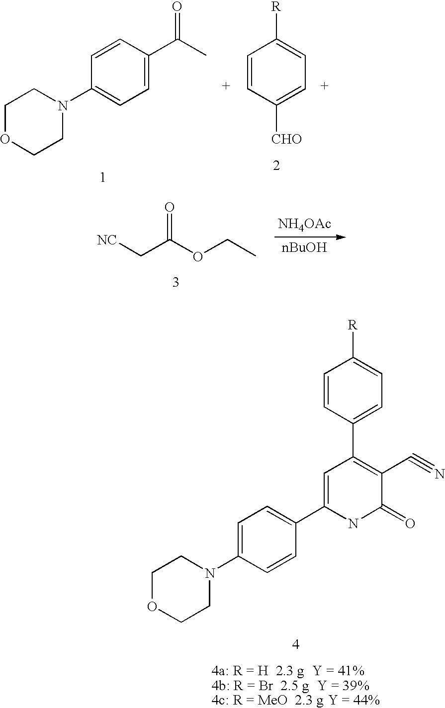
C1OCCN(C2=CC=C(C(C)=O)C=C2)C1.C1=CC([R])=CC=C1[CHO].[NC]CC(OCC)=O.[NH4OAc].C1OCCN(C2=CC=C(C3=CC(C4=CC=C([R])C=C4)=C(C#N)C(=O)N3)C=C2)C1
